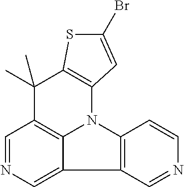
C1=NC=C2C3=C1C(C)(C)C1=C(N3C3=C2C=NC=C3)C=C(Br)S1
